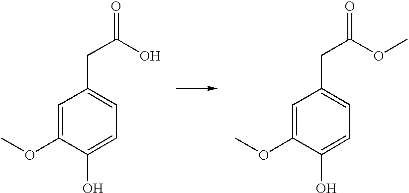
C1=C(OC)C(O)=CC=C1CC(O)=O.C1=C(OC)C(O)=CC=C1CC(OC)=O
